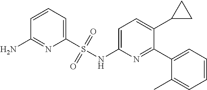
C1=CC=C(S(NC2=CC=C(C3CC3)C(C3=CC=CC=C3C)=N2)(=O)=O)N=C1N
